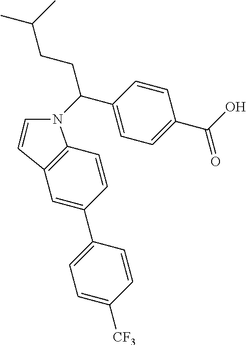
C1=CC2=C(C=C1C1=CC=C([CF3])C=C1)C=CN2C(CCC(C)C)C1=CC=C(C(=O)O)C=C1
